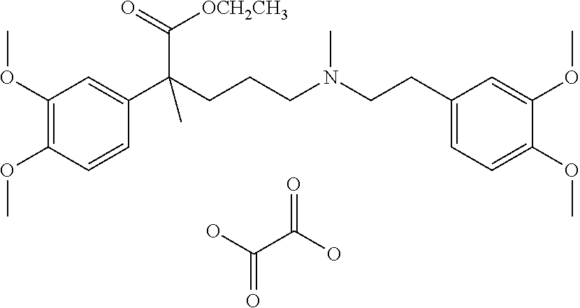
C1(OC)=C(OC)C=CC(C(CCCN(CCC2=CC=C(OC)C(OC)=C2)C)(C(=O)[OCH2CH3])C)=C1.OC(C(O)=O)=O
